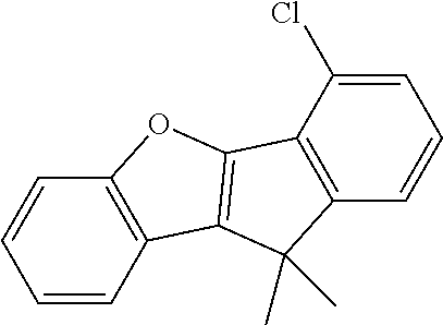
C1=CC2=C(C=C1)OC1=C2C(C)(C)C2=C1C(Cl)=CC=C2
